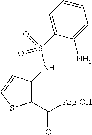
C1(C([Arg-OH])=O)=C(NS(C2=CC=CC=C2N)(=O)=O)C=CS1
